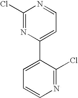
C1(Cl)=NC(C2=CC=CN=C2Cl)=CC=N1
